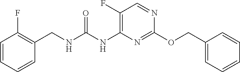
C1(OCC2=CC=CC=C2)=NC(NC(NCC2=C(F)C=CC=C2)=O)=C(F)C=N1
